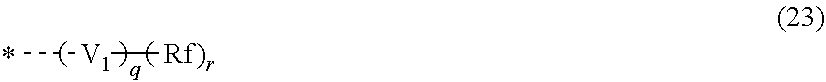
C[V1][Rf)r]
